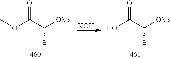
OC(C([OMs])C)=O.COC(C([OMs])C)=O.[KOH]
